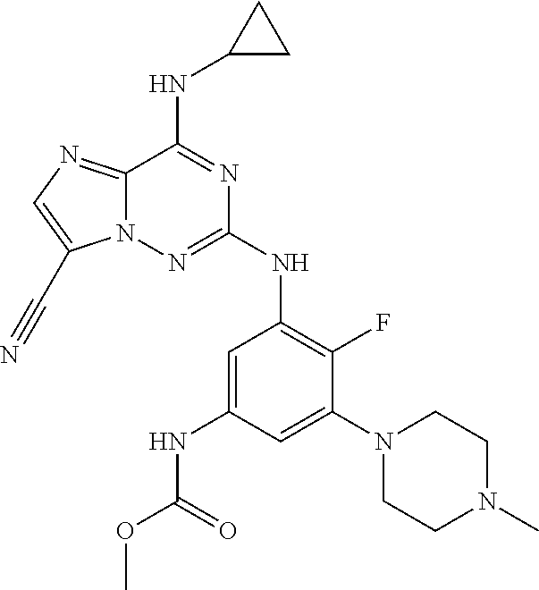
C12=NC=C(C#N)N1N=C(NC1=C(F)C(N3CCN(C)CC3)=CC(NC(OC)=O)=C1)N=C2NC1CC1
